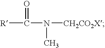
[R]C(N([CH2CO2X])C)=O
